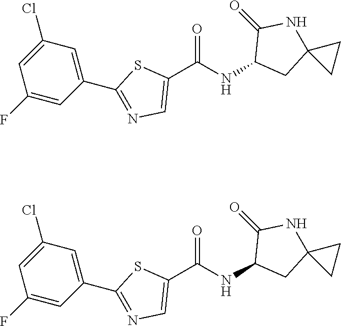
C1(C(NC2CC3(NC2=O)CC3)=O)=CN=C(C2=CC(Cl)=CC(F)=C2)S1.C1(C(NC2CC3(NC2=O)CC3)=O)=CN=C(C2=CC(Cl)=CC(F)=C2)S1
